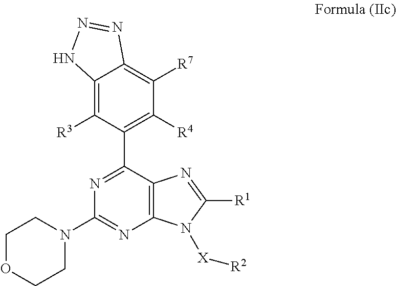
C12=C([R3])C(C3=NC(N4CCOCC4)=NC4=C3N=C([R1])N4[X][R2])=C([R4])C([R7])=C1N=NN2
